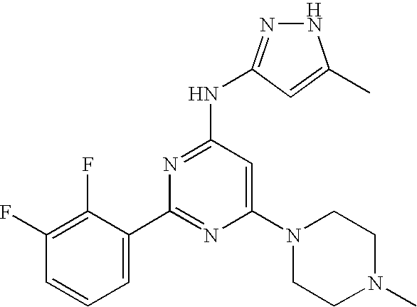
[H].C1=CC(F)=C(F)C(C2=NC(N3CCN(C)CC3)=CC(NC3=NNC(C)=C3)=N2)=C1
